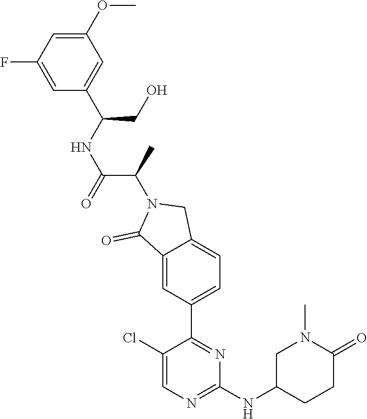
C1(NC2CCC(=O)N(C)C2)=NC=C(Cl)C(C2=CC=C3C(=C2)C(=O)N(C(C(=O)NC(C2=CC(OC)=CC(F)=C2)CO)C)C3)=N1
